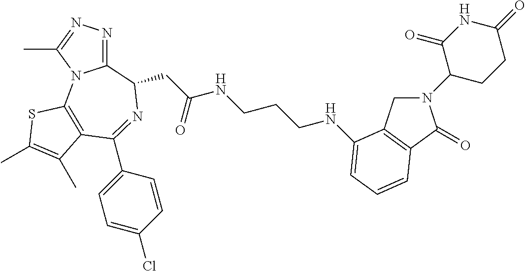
C12=NN=C(C)N1C1=C(C(C3=CC=C(Cl)C=C3)=NC2CC(NCCCNC2=CC=CC3=C2CN(C2CCC(=O)NC2=O)C3=O)=O)C(C)=C(C)S1
